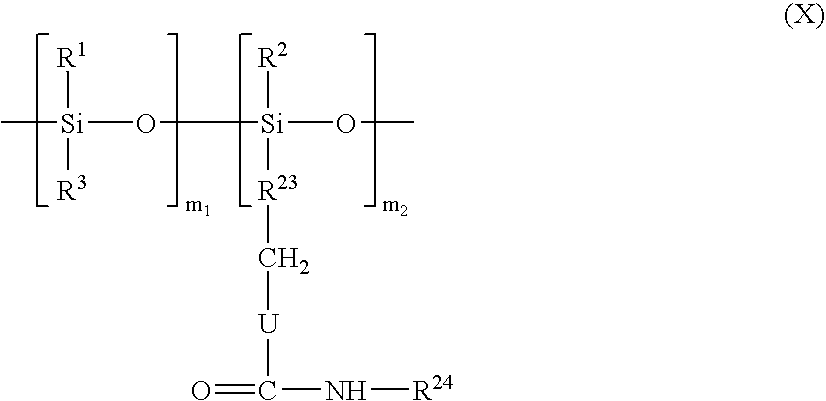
C[Si](O[Si](OC)([R2])[R23]C[U]C(N[R24])=O)([R1])[R3]
